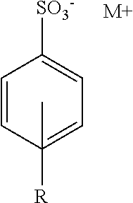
C1([SO3-])=CC=C(C)([R])C=C1.[M+]
